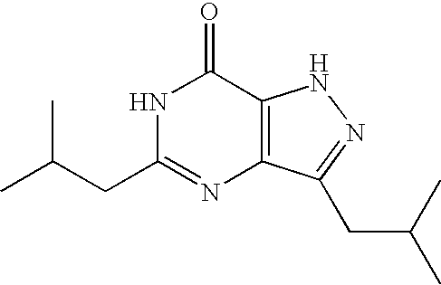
C(CC1=NC2=C(C(=O)N1)NN=C2CC(C)C)(C)C
